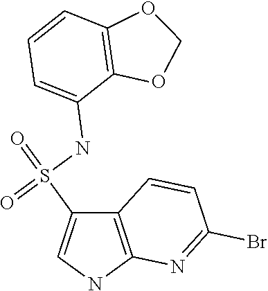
C12=C(NC=C1S(=O)(NC1=CC=CC3=C1OCO3)=O)N=C(Br)C=C2
